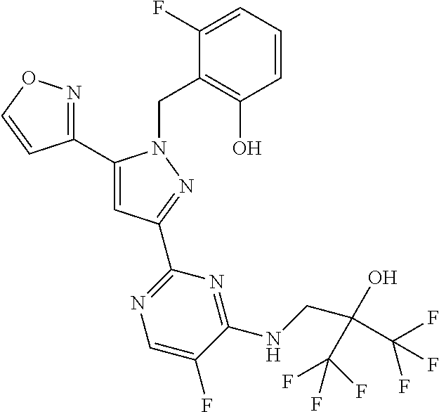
C1(C2=NOC=C2)=CC(C2=NC=C(F)C(NCC(C(F)(F)F)(O)C(F)(F)F)=N2)=NN1CC1=C(O)C=CC=C1F
